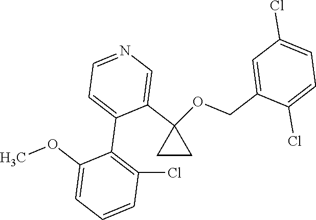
C1CC1(OCC1=CC(Cl)=CC=C1Cl)C1=CN=CC=C1C1=C(Cl)C=CC=C1OC
